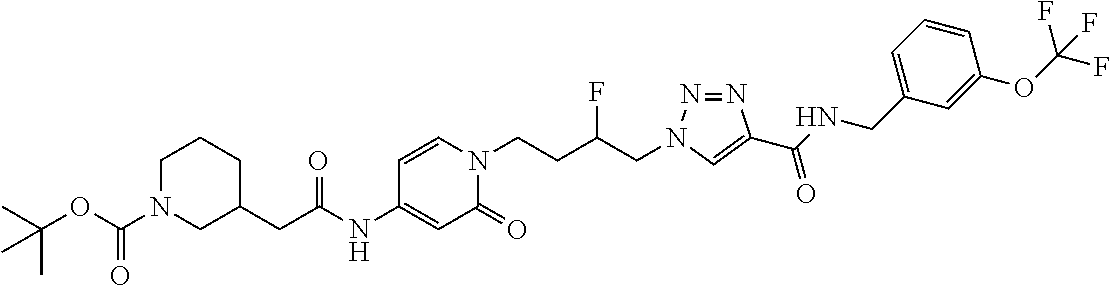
C1=C(NC(CC2CN(C(OC(C)(C)C)=O)CCC2)=O)C=CN(CCC(CN2N=NC(C(NCC3=CC=CC(OC(F)(F)F)=C3)=O)=C2)F)C1=O
